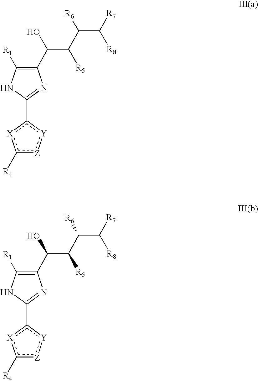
C1(C(C([R5])C([R6])C([R8])[R7])O)=C([R1])NC(c2[X]c([R4])[Z]:[Y]2)=N1.C1(C(C([R5])C([R6])C([R8])[R7])O)=C([R1])NC(c2[X]c([R4])[Z]:[Y]2)=N1
